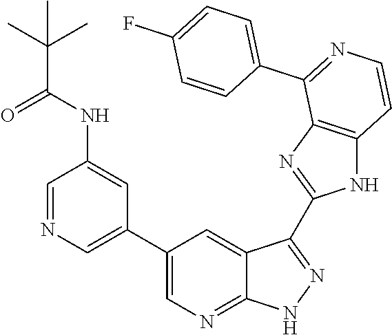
C1=NC=C(C2=CN=C3C(=C2)C(C2=NC4=C(N2)C=CN=C4C2=CC=C(F)C=C2)=NN3)C=C1NC(C(C)(C)C)=O
